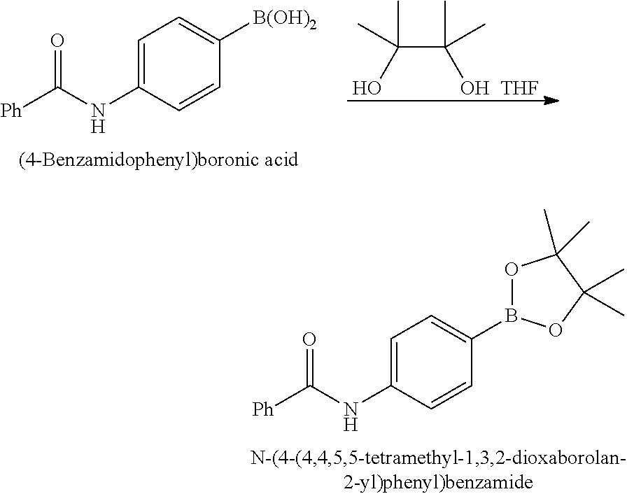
C1=C(NC([Ph])=O)C=CC([B(OH)2])=C1.C(C(C)([OH  THF])C)(O)(C)C.C1=C(NC([Ph])=O)C=CC(B2OC(C)(C)C(C)(C)O2)=C1
